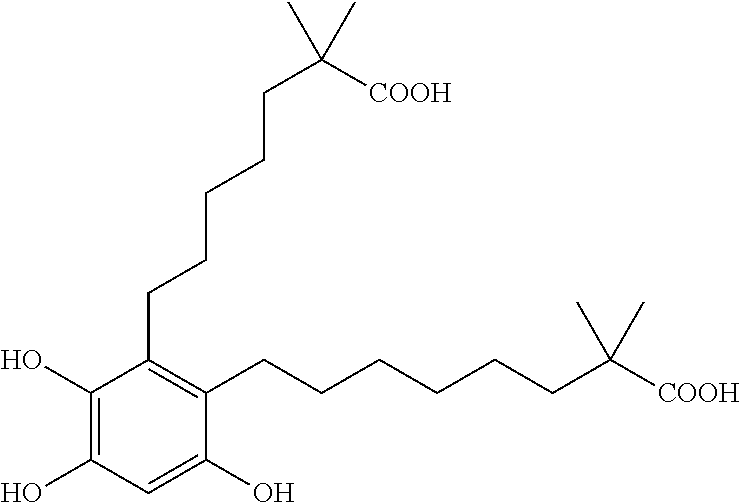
C1(O)=C(O)C=C(O)C(CCCCCCC([COOH])(C)C)=C1CCCCCC([COOH])(C)C
